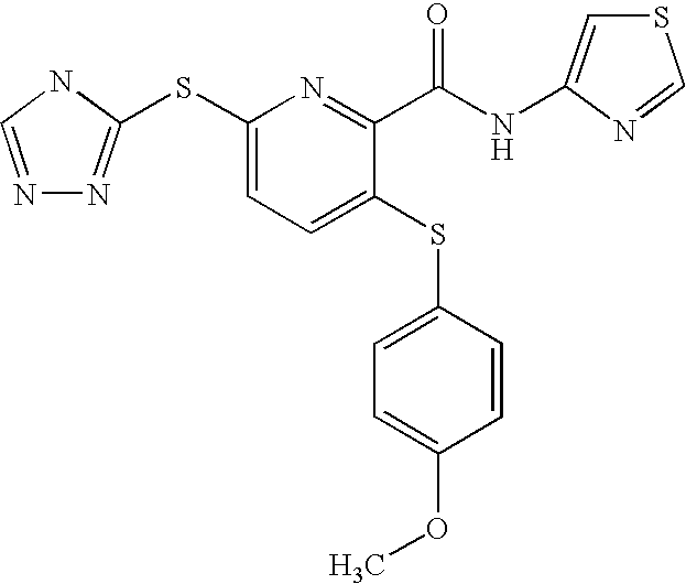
C1(SC2=NN=CN2)=CC=C(SC2=CC=C(OC)C=C2)C(C(=O)NC2=CSC=N2)=N1
